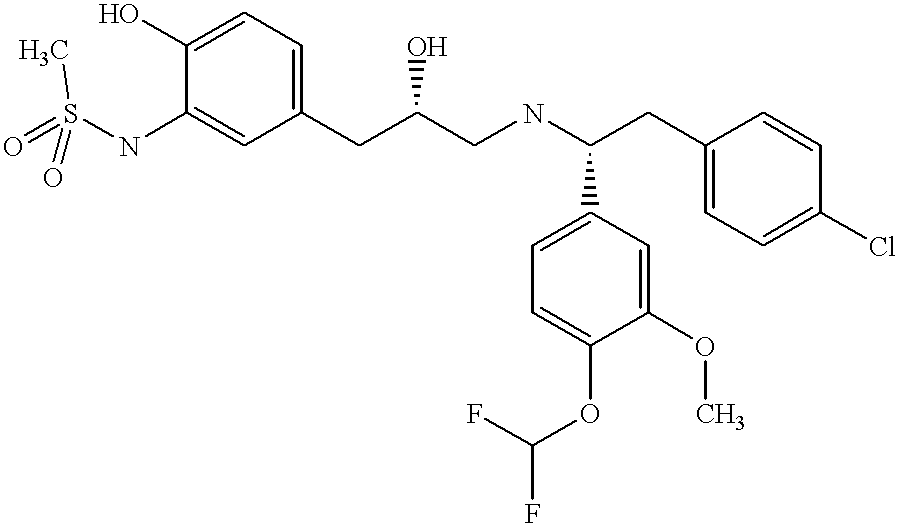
C1(O)=CC=C(CC(CNC(CC2=CC=C(Cl)C=C2)C2=CC=C(OC(F)F)C(OC)=C2)O)C=C1NS(=O)(C)=O
